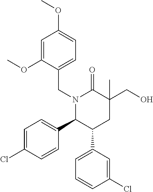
N1(CC2=CC=C(OC)C=C2OC)C(C2=CC=C(Cl)C=C2)C(C2=CC=CC(Cl)=C2)CC(CO)(C)C1=O
